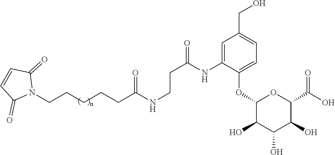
N1(CCCCCC(NCCC(=O)NC2=CC(CO)=CC=C2OC2C(O)C(O)C(O)C(C(=O)O)O2)=O)C(=O)C=CC1=O
